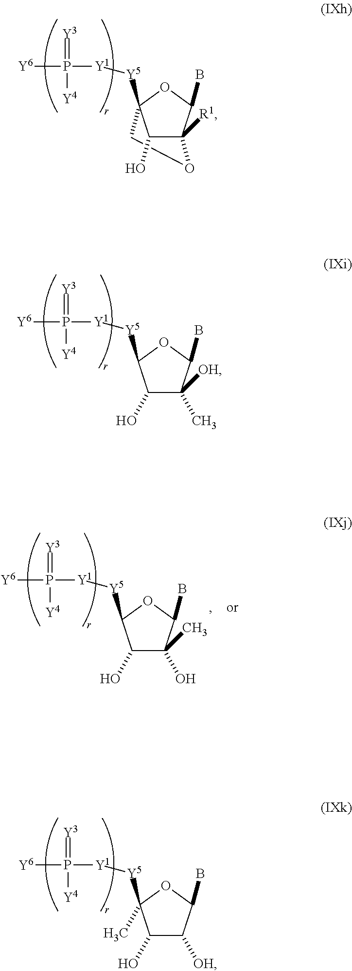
C12([R1])C(B)OC([Y5][Y1]P([Y6])(=[Y3])[Y4])(CO1)C2O.C1(O)C(C)([OH])C(B)OC1[Y5][Y1]P([Y6])(=[Y3])[Y4].C1(O)C([OH])C(B)OC1([Y5][Y1]P([Y6])(=[Y3])[Y4])C.C1(O)C(O)(C)C(B)OC1[Y5][Y1]P([Y6])(=[Y3])[Y4]
